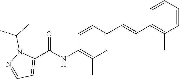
C1(C=CC2=C(C)C=CC=C2)=CC(C)=C(NC(C2=CC=NN2C(C)C)=O)C=C1
